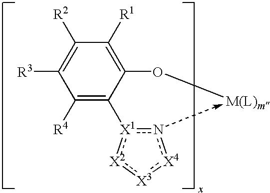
C1([R4])=C([X1]2n[X4]:[X3]:[X2]:2)C(O[M(L)m])=C([R1])C([R2])=C1[R3]
